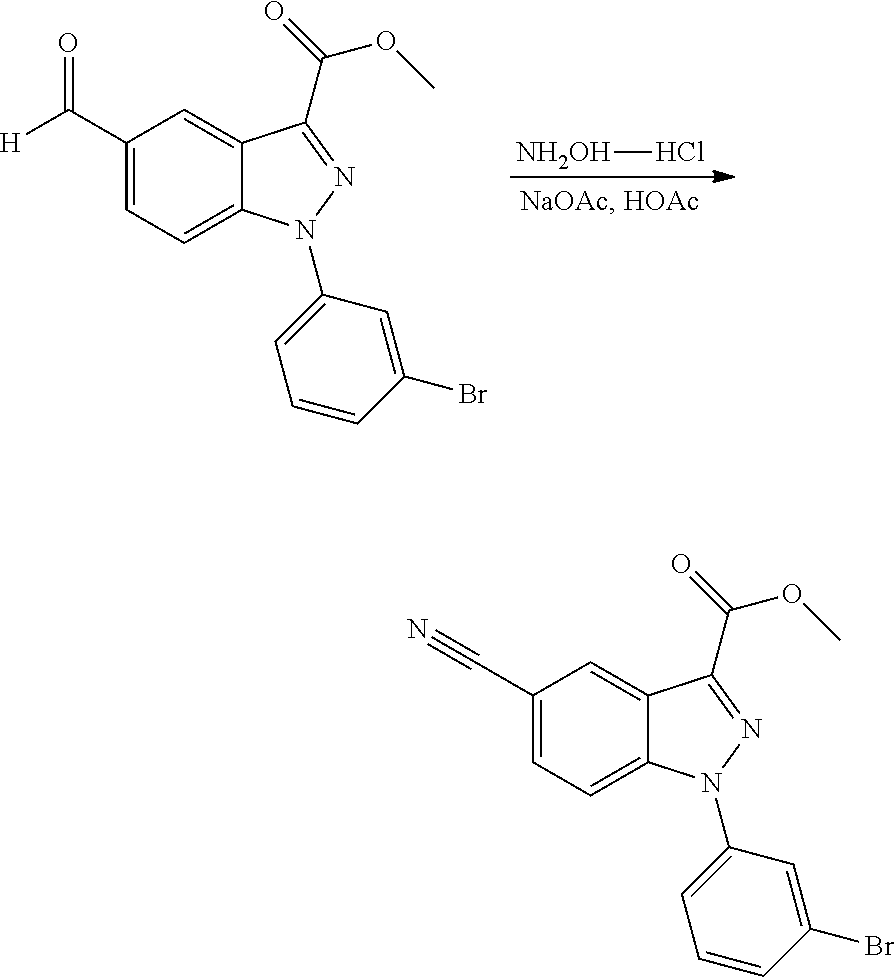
C1(C([H])=O)=CC=C2C(=C1)C(C(=O)OC)=NN2C1=CC=CC(Br)=C1.[NH2OH]Cl.C1(C#N)=CC=C2C(=C1)C(C(=O)OC)=NN2C1=CC=CC(Br)=C1
